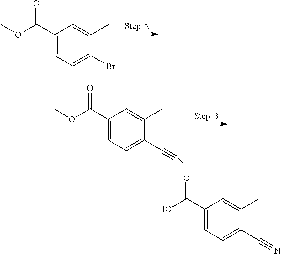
C1(C#N)=CC=C(C(O)=O)C=C1C.C1(Br)=CC=C(C(OC)=O)C=C1C.C1(C#N)=CC=C(C(OC)=O)C=C1C
